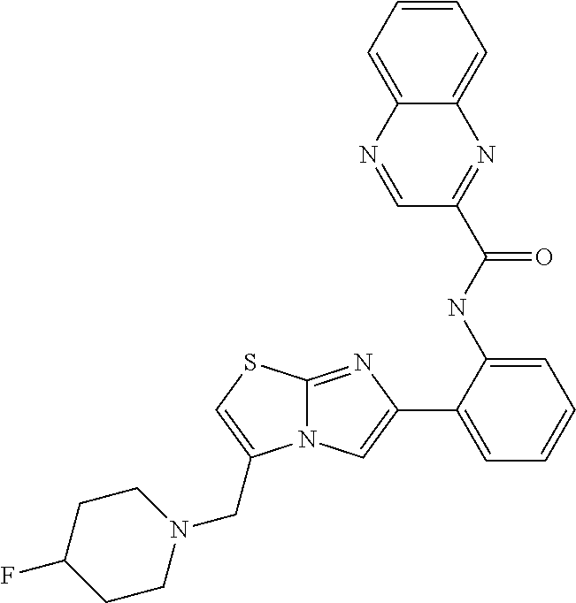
C1(NC(=O)C2=NC3=CC=CC=C3N=C2)=CC=CC=C1C1=CN2C(=N1)SC=C2CN1CCC(F)CC1
